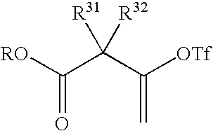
[RO]C(C(C([OTf])=C)([R31])[R32])=O
